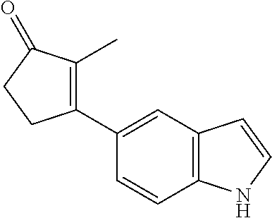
C1(C2=C(C)C(=O)CC2)=CC2=C(C=C1)NC=C2
